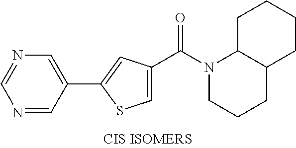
C1(C2=CC(C(N3CCCC4C3CCCC4)=O)=CS2)=CN=CN=C1
